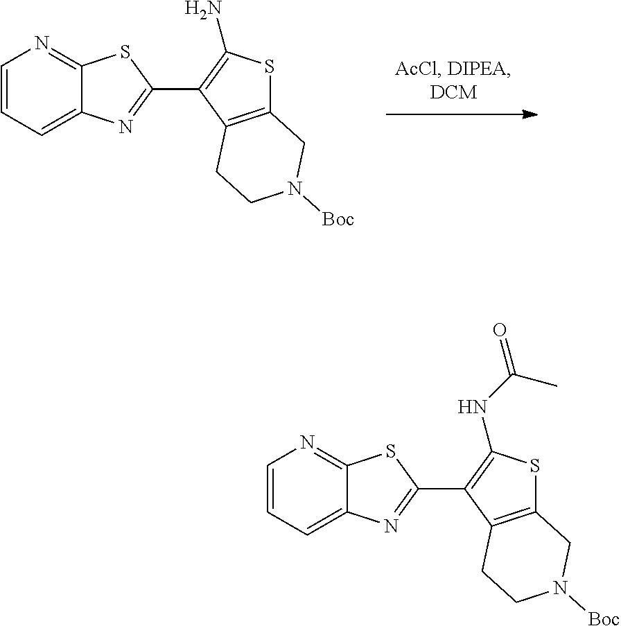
C1=CC=C2C(=N1)SC(C1=C(N)SC3=C1CCN([Boc])C3)=N2.C1=CC=C2C(=N1)SC(C1=C(NC(=O)C)SC3=C1CCN([Boc])C3)=N2
